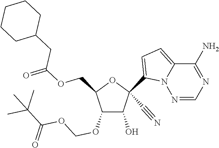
O(CC1C(OCOC(C(C)(C)C)=O)C(O)C(C#N)(C2=CC=C3N2N=CN=C3N)O1)C(CC1CCCCC1)=O
